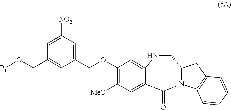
C(C1=CC([NO2])=CC(CO[P1])=C1)OC1=C([MeO])C=C2C(=O)N3C(CNC2=C1)CC1=C3C=CC=C1
